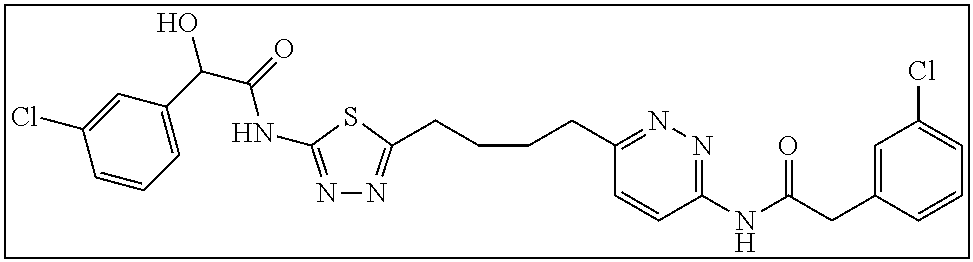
N1=C(NC(C(C2=CC=CC(Cl)=C2)O)=O)SC(CCCCC2=NN=C(NC(CC3=CC(Cl)=CC=C3)=O)C=C2)=N1
